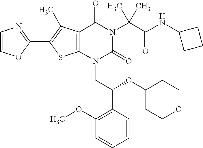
C12=C(C(C)=C(C3=NC=CO3)S1)C(=O)N(C(C(=O)NC1CCC1)(C)C)C(=O)N2CC(C1=C(OC)C=CC=C1)OC1CCOCC1
